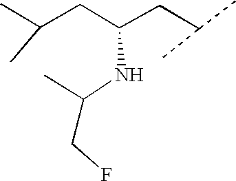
CC(CC(CC(C)C)NC(C)CF)C
